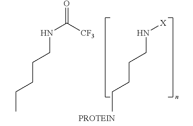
CCCCCN[X].CCCCCNC(=O)[CF3]
